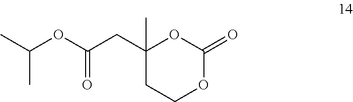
C1(CC(OC(C)C)=O)(C)CCOC(=O)O1
